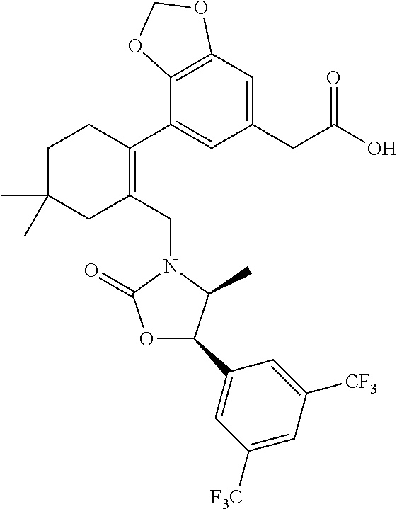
C12=C(C=C(CC(O)=O)C=C1C1=C(CN3C(=O)OC(C4=CC([F3C])=CC([CF3])=C4)C3C)CC(C)(C)CC1)OCO2
